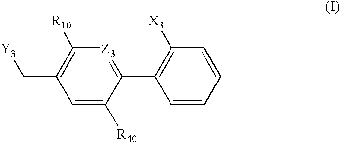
[Z3]1=C(C2=C([X3])C=CC=C2)C([R40])=CC(C[Y3])=C1[R10]
